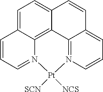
C1=C2C3=C4C(=C1)C=CC1=CC=CN(=C41)[Pt]([SCN])([NCS])N3=CC=C2
